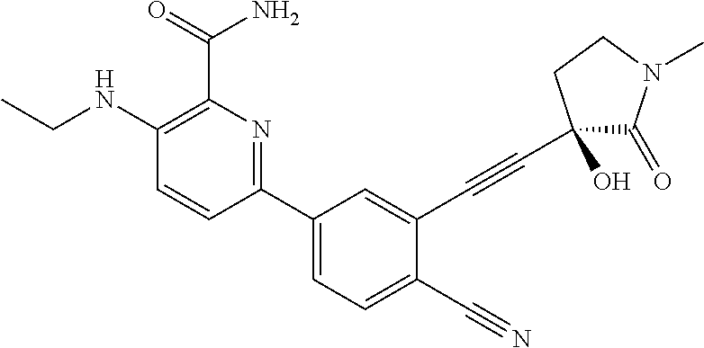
C1(NCC)=C(C(=O)N)N=C(C2=CC=C(C#N)C(C#CC3(O)C(=O)N(C)CC3)=C2)C=C1
